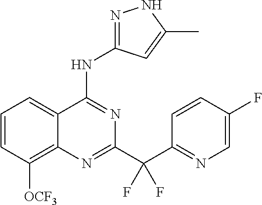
C1=CC([OCF3])=C2C(=C1)C(NC1=NNC(C)=C1)=NC(C(C1=NC=C(F)C=C1)(F)F)=N2
